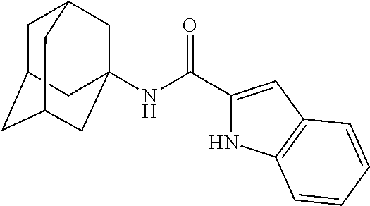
C1C2CC3CC(NC(C4=CC5=C(N4)C=CC=C5)=O)(CC1C3)C2
